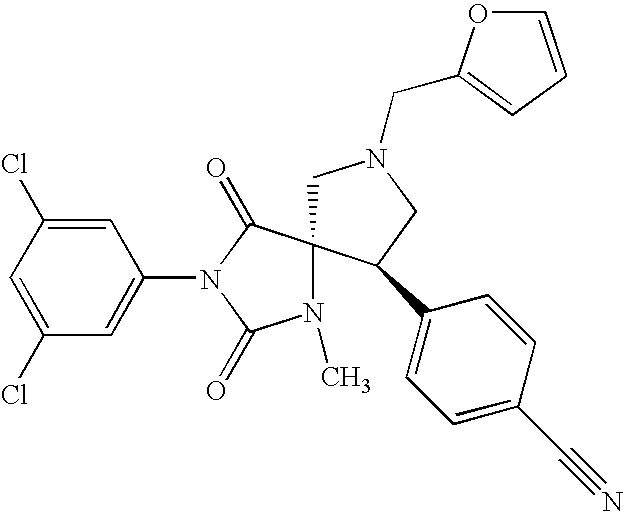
C1(Cl)=CC(Cl)=CC(N2C(=O)N(C)C3(C2=O)CN(CC2=CC=CO2)CC3C2=CC=C(C#N)C=C2)=C1
